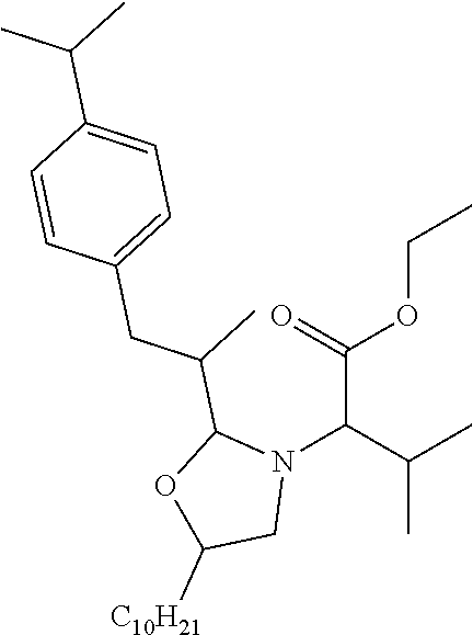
N1(C(C(C)C)C(OCC)=O)CC([C10H21])OC1C(C)CC1=CC=C(C(C)C)C=C1
